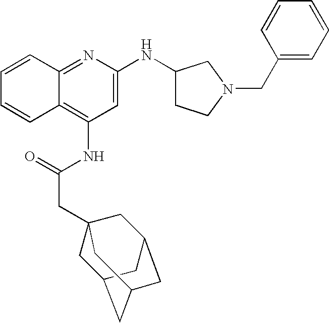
C12=NC(NC3CCN(CC4=CC=CC=C4)C3)=CC(NC(CC34CC5CC(CC(C3)C5)C4)=O)=C1C=CC=C2
